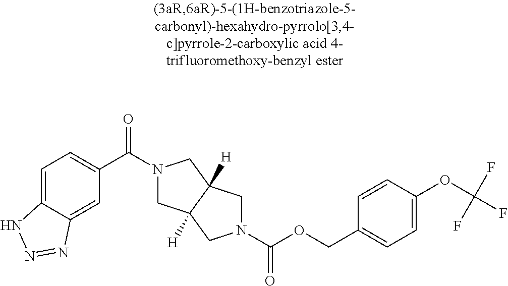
C1(C(=O)N2CC3([H])C([H])(C2)CN(C(=O)OCC2=CC=C(OC(F)(F)F)C=C2)C3)=CC=C2C(=C1)N=NN2
